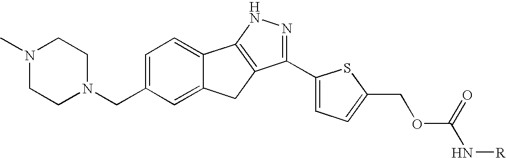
N1(C)CCN(CC2=CC=C3C(=C2)CC2=C3NN=C2C2=CC=C(COC(N[R])=O)S2)CC1
